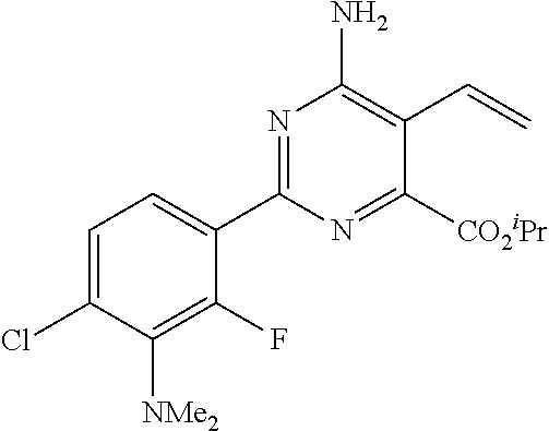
C1(C2=NC(N)=C(C=C)C([CO2iPr])=N2)=CC=C(Cl)C([NMe2])=C1F
